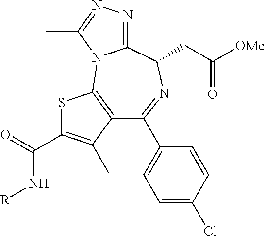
C1(C2=CC=C(Cl)C=C2)=NC(CC([OMe])=O)C2=NN=C(C)N2C2=C1C(C)=C(C(=O)N[R])S2
